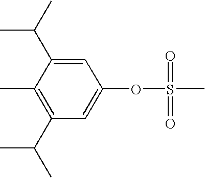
C1(C(C)C)=C(C)C(C(C)C)=CC(OS(C)(=O)=O)=C1
